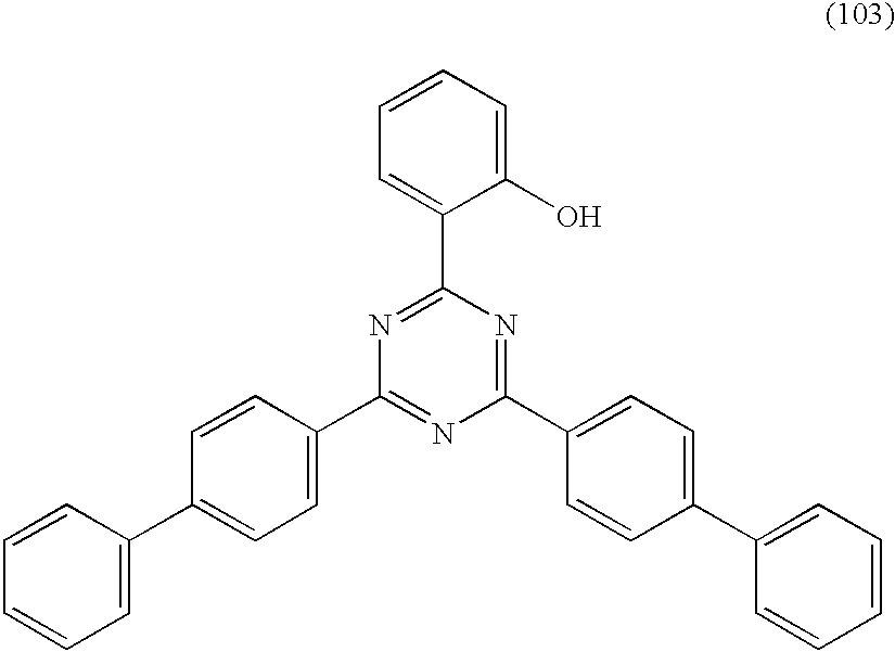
C1=CC=C(C2=CC=C(C3=NC(C4=CC=C(C5=CC=CC=C5)C=C4)=NC(C4=CC=CC=C4O)=N3)C=C2)C=C1
